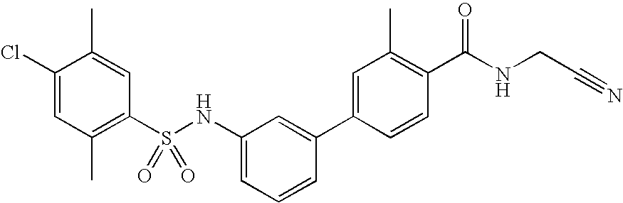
C1(C)=CC(S(NC2=CC=CC(C3=CC(C)=C(C(NCC#N)=O)C=C3)=C2)(=O)=O)=C(C)C=C1Cl
